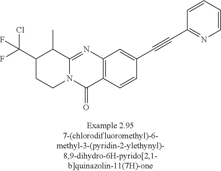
C1(C(F)(Cl)F)CCN2C(=NC3=C(C2=O)C=CC(C#CC2=NC=CC=C2)=C3)C1C
